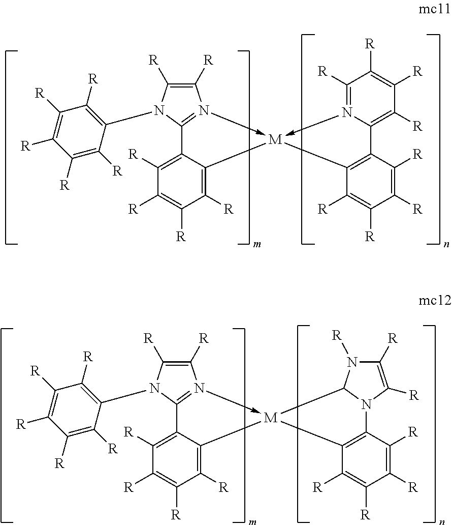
C1([R])=C2C(=C([R])C([R])=C1[R])[M]1(-N3=C2N(C2=C([R])C([R])=C([R])C([R])=C2[R])C([R])=C3[R])-N2=C([R])C([R])=C([R])C([R])=C2C2=C1C([R])=C([R])C([R])=C2[R].C1([R])=C2C(=C([R])C([R])=C1[R])[M]1(-N3=C2N(C2=C([R])C([R])=C([R])C([R])=C2[R])C([R])=C3[R])C2=C(C([R])=C([R])C([R])=C2[R])N2C1N([R])C([R])=C2[R]
